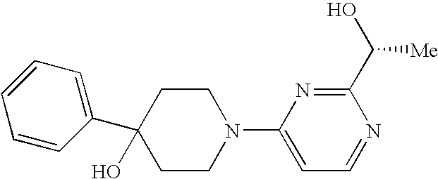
C1(O)(C2=CC=CC=C2)CCN(C2=CC=NC(C(O)[Me])=N2)CC1
